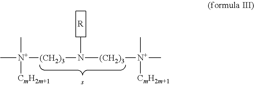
C[N+]([(CH2)3]N([(CH2)3][N+](C)(C)[CmH2m+1])C)(C)[CmH2m+1].[R]
